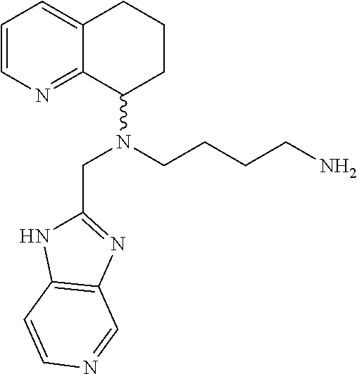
C1=CN=C2C(=C1)CCCC2N(CCCCN)CC1=NC2=C(N1)C=CN=C2
